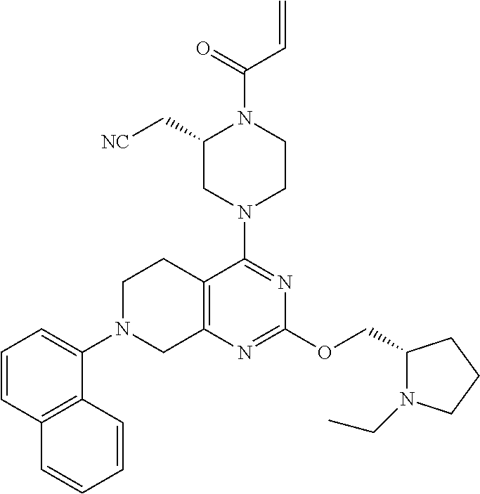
C12=C(N=C(OCC3N(CC)CCC3)N=C1N1CCN(C(=O)C=C)C(C[NC])C1)CN(C1=CC=CC3=C1C=CC=C3)CC2
